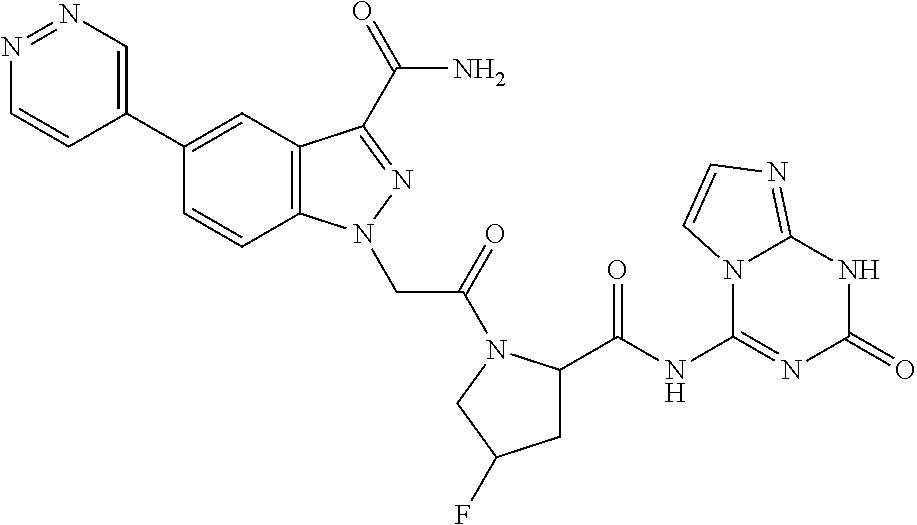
N1=NC=C(C2=CC3=C(C=C2)N(CC(=O)N2C(C(NC4=NC(=O)NC5=NC=CN45)=O)CC(F)C2)N=C3C(N)=O)C=C1
